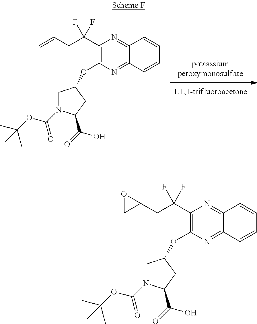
C1N(C(OC(C)(C)C)=O)C(C(=O)O)CC1OC1=C(C(CC=C)(F)F)N=C2C(=N1)C=CC=C2.C1N(C(OC(C)(C)C)=O)C(C(=O)O)CC1OC1=C(C(CC2OC2)(F)F)N=C2C(=N1)C=CC=C2
